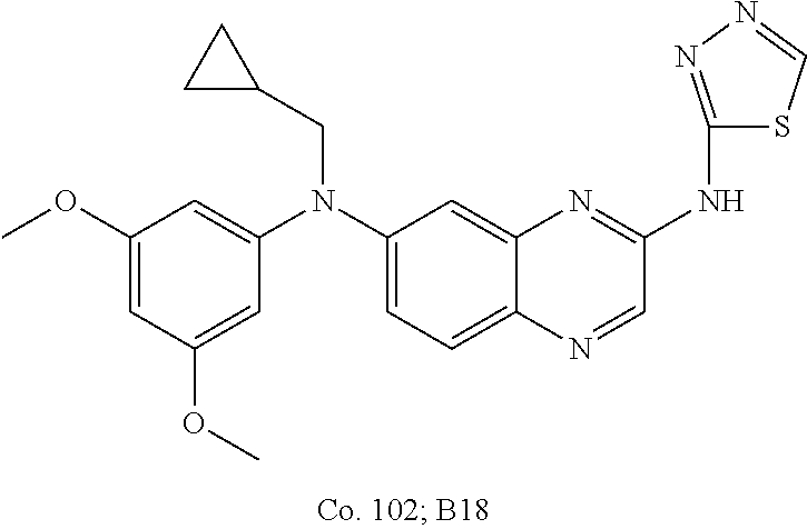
C1(OC)=CC(OC)=CC(N(C2=CC=C3C(=C2)N=C(NC2=NN=CS2)C=N3)CC2CC2)=C1
